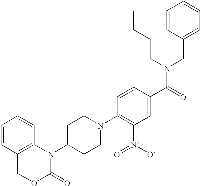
C1=CC2=C(C=C1)N(C1CCN(C3=C([N+](=O)[O-])C=C(C(=O)N(CCCC)CC4=CC=CC=C4)C=C3)CC1)C(=O)OC2
